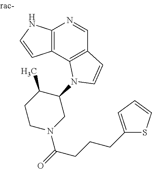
C12=C(C3=C(C=N1)C=CN3C1C(C)CCN(C(=O)CCCC3=CC=CS3)C1)C=CN2
